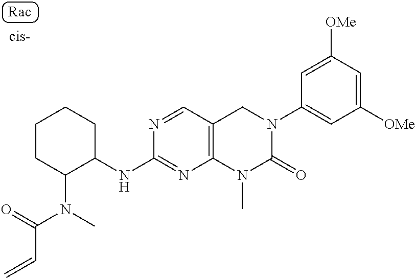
C1CC(N(C(C=C)=O)C)C(NC2=NC3=C(C=N2)CN(C2=CC([OMe])=CC([OMe])=C2)C(=O)N3C)CC1
